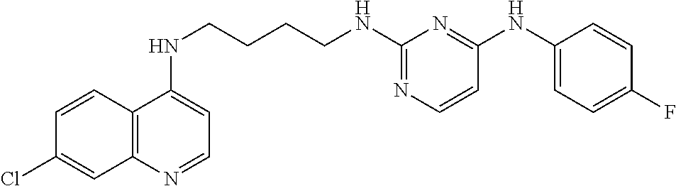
C12=C(N=CC=C1NCCCCNC1=NC=CC(NC3=CC=C(F)C=C3)=N1)C=C(Cl)C=C2
